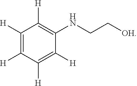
C1([H])=C([H])C([H])=C([H])C(NCC[OH])=C1[H]
